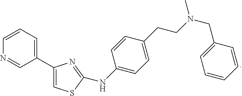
C1=CC=C(C2=CSC(NC3=CC=C(CCN(CC4=CC=CC=C4)C)C=C3)=N2)C=N1
